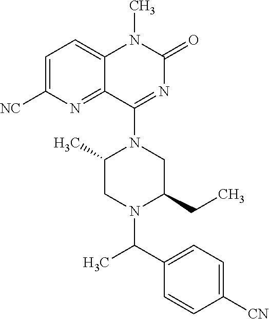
C1=C([NC])N=C2C(=C1)N(C)C(=O)N=C2N1C(C)CN(C(C2=CC=C([CN])C=C2)C)C(CC)C1
